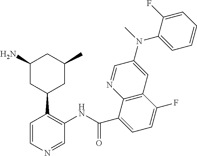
C1=CN=CC(NC(C2=CC=C(F)C3=C2N=CC(N(C2=CC=CC=C2F)C)=C3)=O)=C1C1CC(C)CC(N)C1
